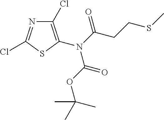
C1(Cl)=C(N(C(CCSC)=O)C(OC(C)(C)C)=O)SC(Cl)=N1
